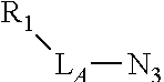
[N3][LA][R1]
